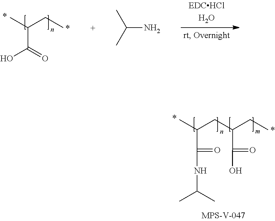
CC(CC)C(=O)O.C(N)(C)C.CC(CC(CC)C(O)=O)C(NC(C)C)=O
